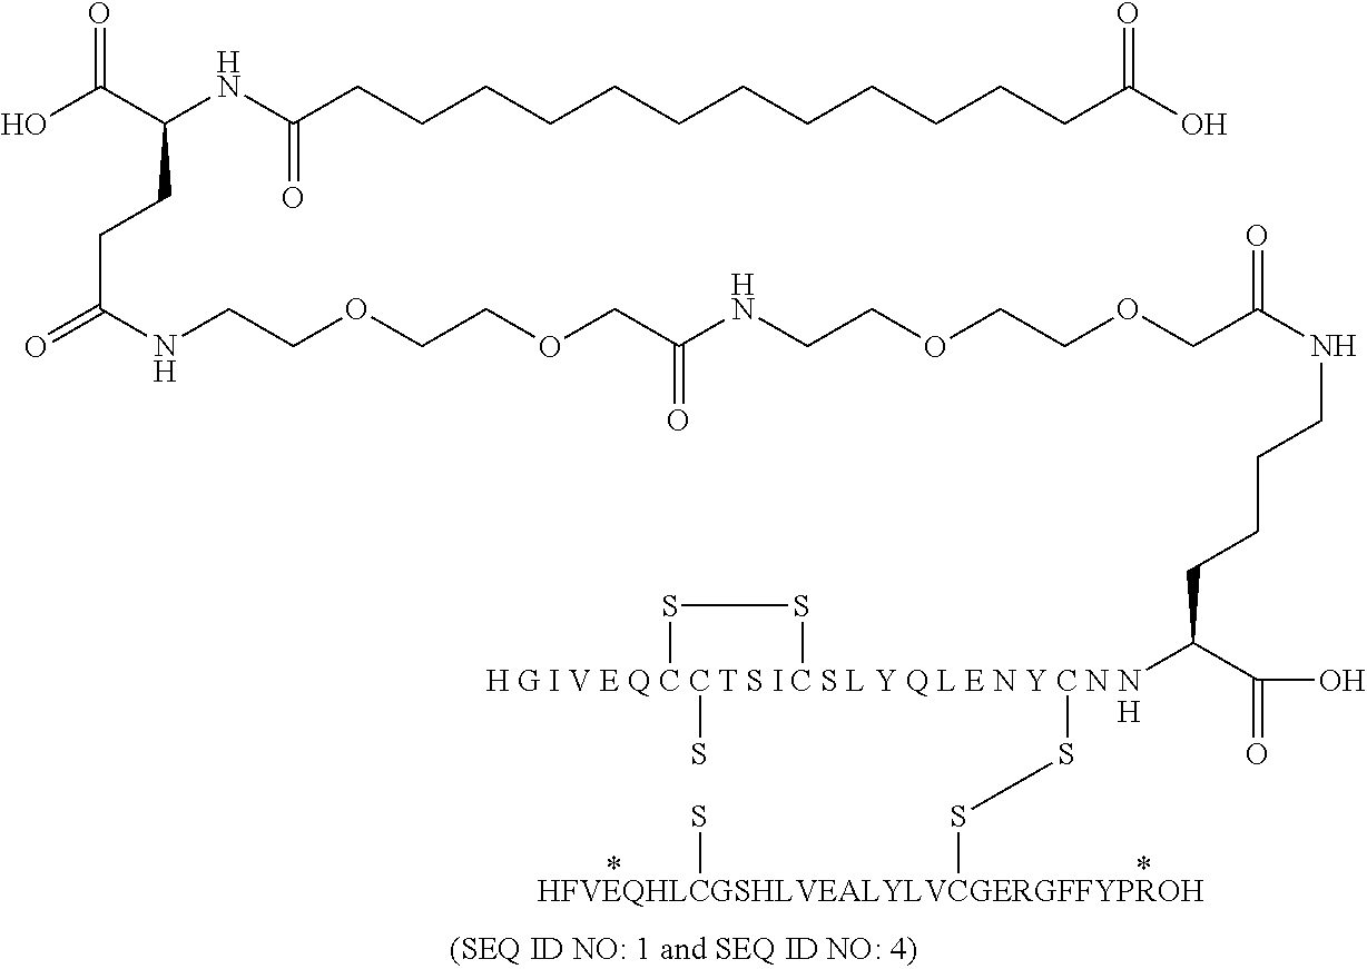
OC(C(NC(CCCCCCCCCCCCC(O)=O)=O)CCC(=O)NCCOCCOCC(NCCOCCOCC(NCCCCC([H G I V E Q C C T S I C S L Y Q L E N Y C N NH]1(S)(SS[HFVEQHLCGSHLVEALYLVCGERGFFYPROH]S)SS1)C(O)=O)=O)=O)=O
